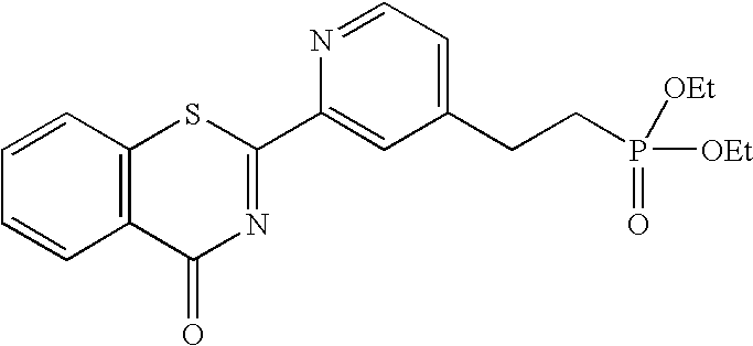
N1=CC=C(CCP(=O)([OEt])[OEt])C=C1C1=NC(=O)C2=C(S1)C=CC=C2
